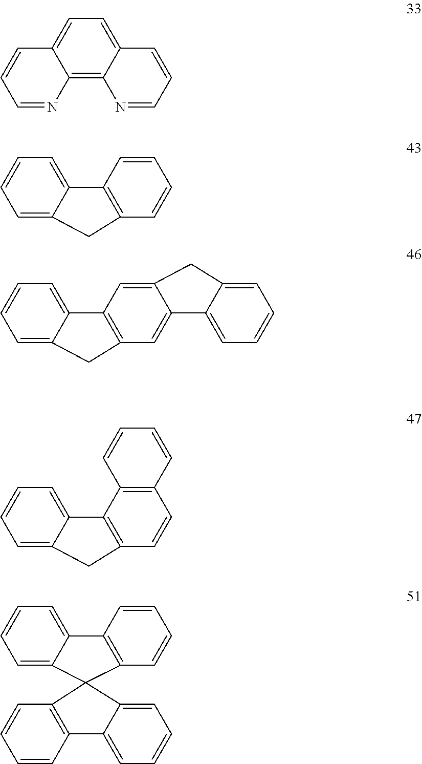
C12=C3C(=CC=C1C=CC=N2)C=CC=N3.C12=CC=CC=C1CC1=C2C=CC=C1.C12=CC=CC=C1CC1=C2C=C2C(=C1)C1=CC=CC=C1C2.C12=CC=CC=C1CC1=C2C2=C(C=C1)C=CC=C2.C12=CC=CC=C1C1(C3=C2C=CC=C3)C2=C(C3=CC=CC=C31)C=CC=C2
